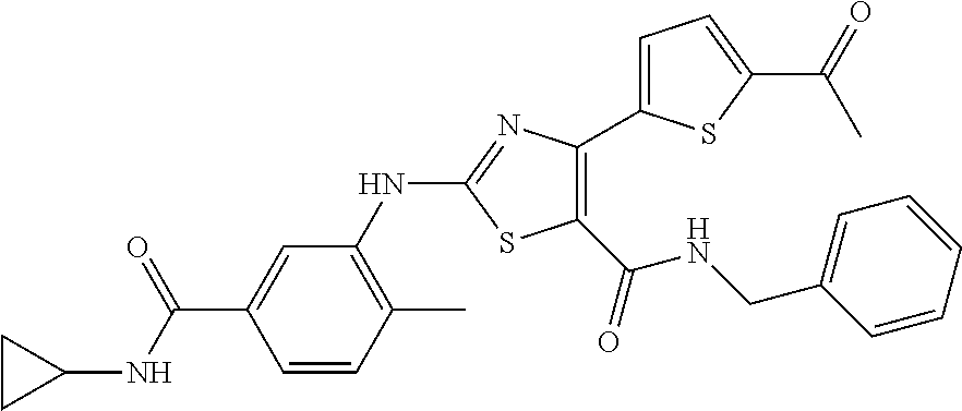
C1(C(=O)NCC2=CC=CC=C2)=C(C2=CC=C(C(=O)C)S2)N=C(NC2=C(C)C=CC(C(NC3CC3)=O)=C2)S1
